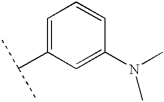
C1=C(C(C)C)C=C(N(C)C)C=C1
